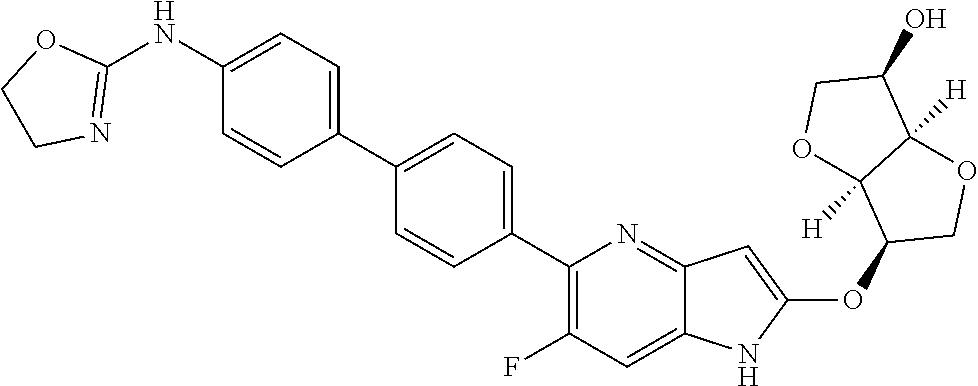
C1(C2=CC=C(C3=C(F)C=C4C(=N3)C=C(OC3COC5([H])C3([H])OCC5O)N4)C=C2)=CC=C(NC2=NCCO2)C=C1
